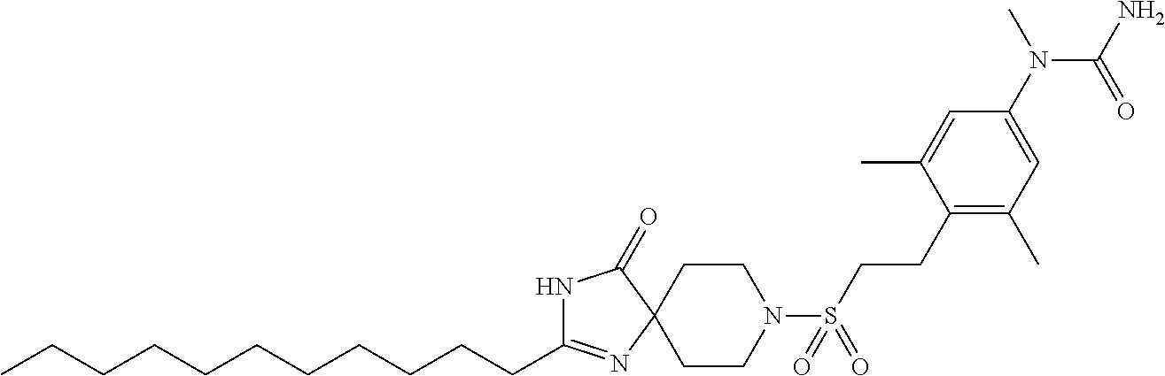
C(C1=NC2(C(=O)N1)CCN(S(CCC1=C(C)C=C(N(C)C(N)=O)C=C1C)(=O)=O)CC2)CCCCCCCCCC
